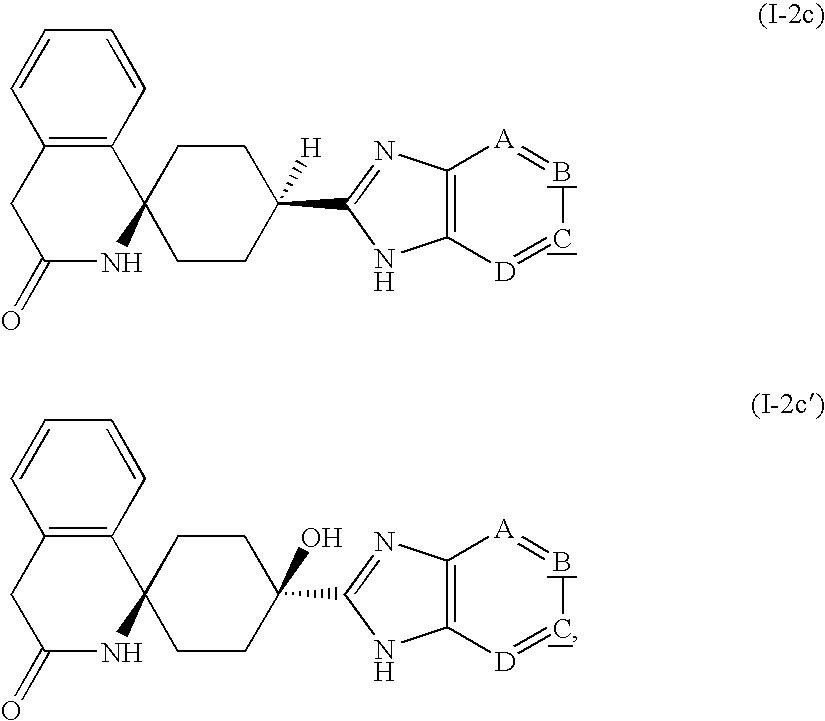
C12(CCC(C3=NC4=C(N3)[D]=CB=[A]4)([H])CC1)C1=C(CC(=O)N2)C=CC=C1.C12(CCC(C3=NC4=C(N3)[D]=CB=[A]4)(O)CC1)C1=C(CC(=O)N2)C=CC=C1
